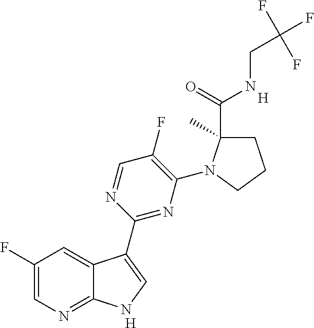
[H].[H].C1(F)=CN=C2C(=C1)C(C1=NC(N3C(C(=O)NCC(F)(F)F)(C)CCC3)=C(F)C=N1)=CN2
